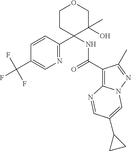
C1=CC(C2(NC(=O)C3=C4N(N=C3C)C=C(C3CC3)C=N4)C(O)(C)COCC2)=NC=C1C(F)(F)F
